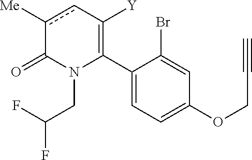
C1(C2=C([Y])cc([Me])C(=O)N2CC(F)F)=CC=C(OCC#C)C=C1Br
